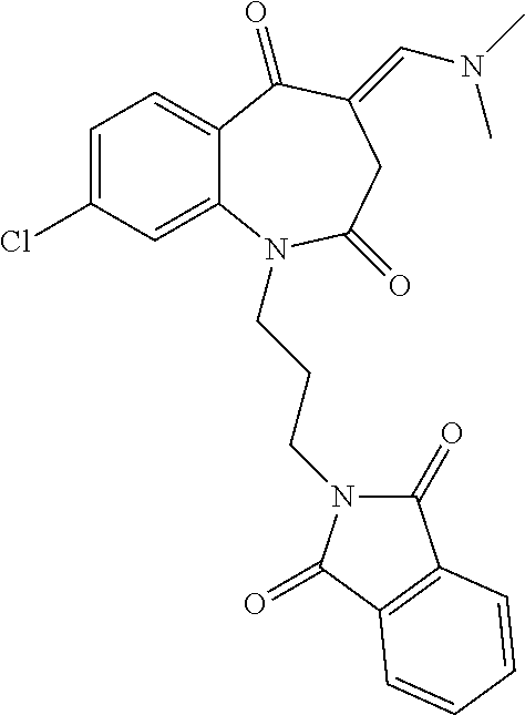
C1=C(Cl)C=C2C(=C1)C(=O)C(=CN(C)C)CC(=O)N2CCCN1C(=O)C2=C(C1=O)C=CC=C2
